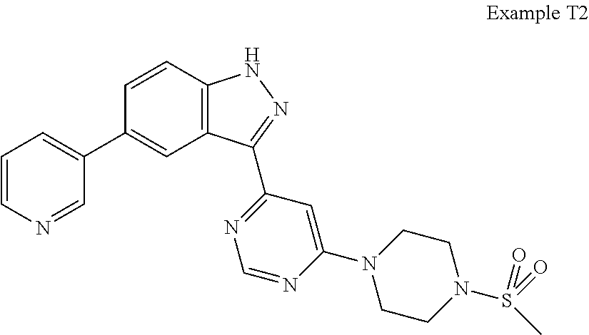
C1=CN=CC(C2=CC3=C(C=C2)NN=C3C2=NC=NC(N3CCN(S(=O)(=O)C)CC3)=C2)=C1
